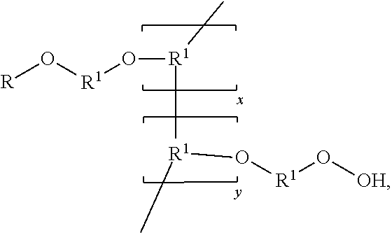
[R]O[R1]O[R1](C)[R1](C)O[R1]O[OH]
